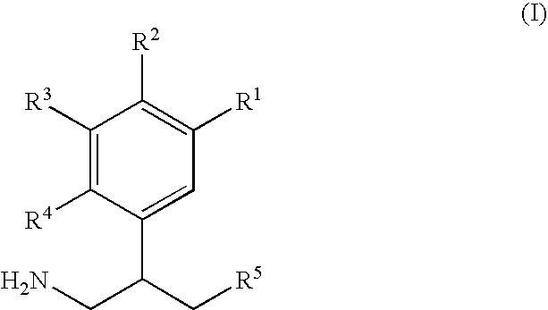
C1([R3])=C([R4])C(C(C[R5])CN)=CC([R1])=C1[R2]
